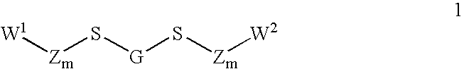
[Zm](S[G]S[Zm][W2])[W1]
